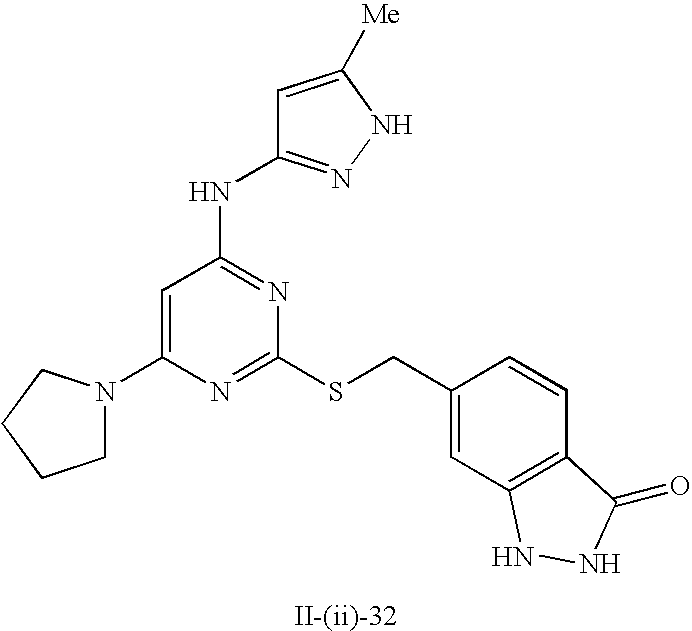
C1=C(N2CCCC2)N=C(SCC2=CC3=C(C=C2)C(=O)NN3)N=C1NC1=NNC([Me])=C1
